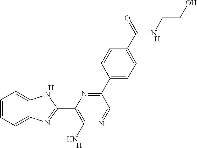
C1=CC=C2C(=C1)NC(C1=C(N)N=CC(C3=CC=C(C(=O)NCCO)C=C3)=N1)=N2.[H].[H].[H]
